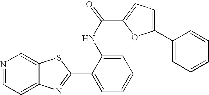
C12=CC=NC=C1SC(C1=CC=CC=C1NC(=O)C1=CC=C(C3=CC=CC=C3)O1)=N2
